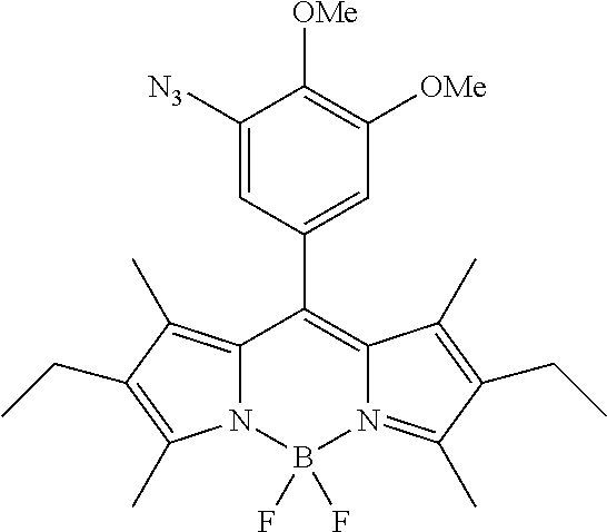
C12=C(C)C(CC)=C(C)N1B(F)(F)N1=C(C)C(CC)=C(C)C1=C2C1=CC([OMe])=C([OMe])C([N3])=C1
